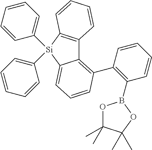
C12=C(C3=C(B4OC(C)(C)C(C)(C)O4)C=CC=C3)C=CC=C1[Si](C1=CC=CC=C1)(C1=CC=CC=C1)C1=C2C=CC=C1
